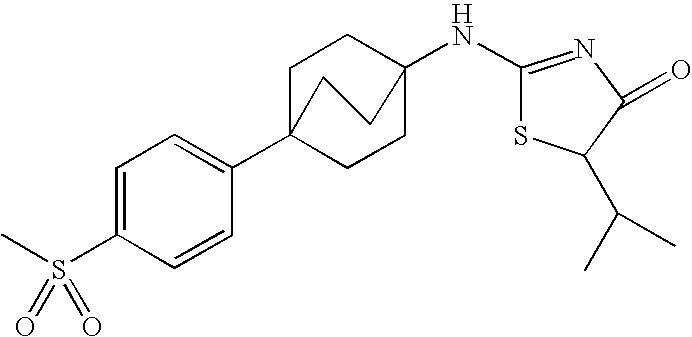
C1(NC23CCC(C4=CC=C(S(C)(=O)=O)C=C4)(CC2)CC3)=NC(=O)C(C(C)C)S1
